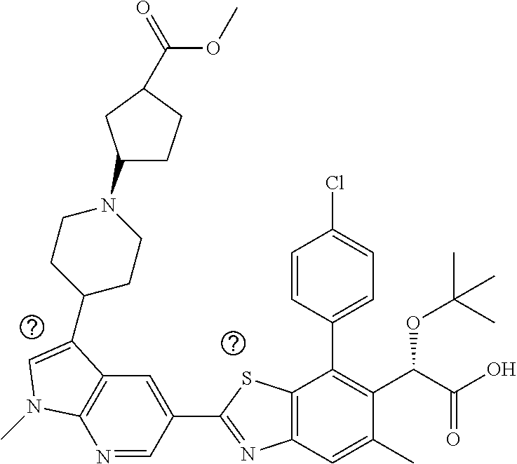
N1=CC(C2=NC3=C(S2)C(C2=CC=C(Cl)C=C2)=C(C(C(O)=O)OC(C)(C)C)C(C)=C3)=CC2=C1N(C)C=C2C1CCN(C2CCC(C(OC)=O)C2)CC1
